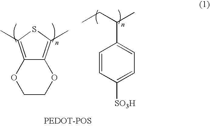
O1CCOC2=C(C)SC(C)=C12.C1=CC([SO3H])=CC=C1C(CC)C
